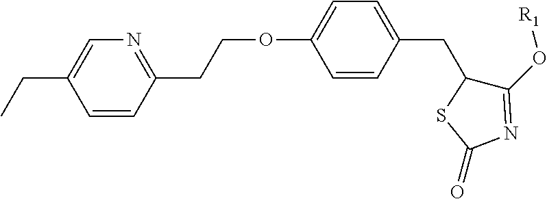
C1=CC(CCOC2=CC=C(CC3C(O[R1])=NC(=O)S3)C=C2)=NC=C1CC
